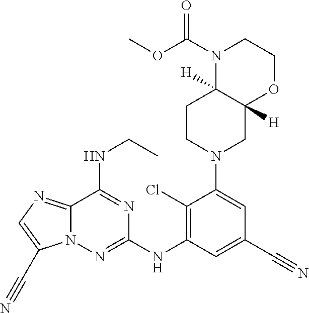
C1(Cl)=C(NC2=NN3C(=NC=C3C#N)C(NCC)=N2)C=C(C#N)C=C1N1CC2([H])C([H])(CC1)N(C(OC)=O)CCO2
